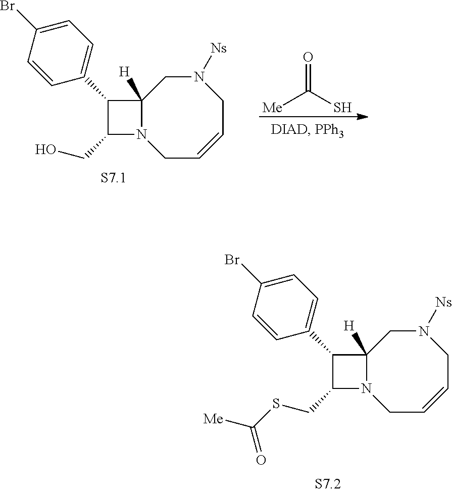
C12([H])N(CC=CCN([Ns])C1)C(CO)C2C1=CC=C(Br)C=C1.[Me]C(S)=O.C12([H])N(CC=CCN([Ns])C1)C(CSC([Me])=O)C2C1=CC=C(Br)C=C1
